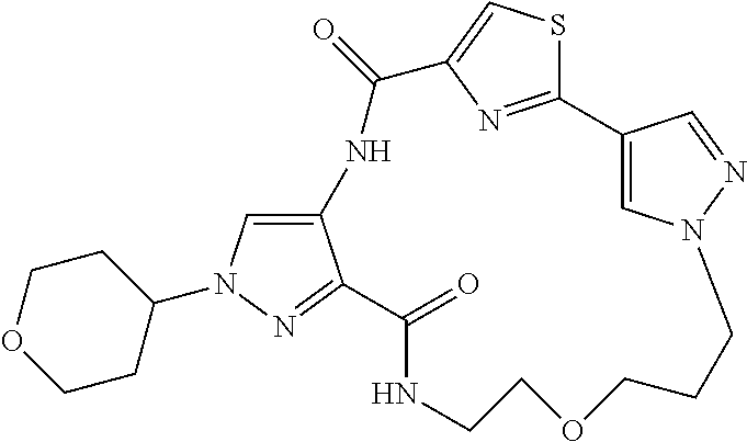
C12=CN(C3CCOCC3)N=C1C(=O)NCCOCCCN1C=C(C3=NC(=CS3)C(=O)N2)C=N1
